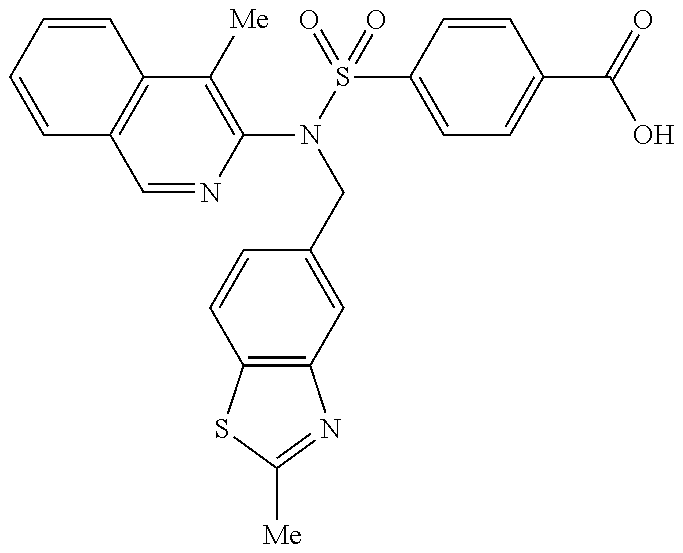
C1=CC=CC2=C1C=NC(N(S(=O)(C1=CC=C(C(=O)O)C=C1)=O)CC1=CC3=C(C=C1)SC([Me])=N3)=C2[Me]
